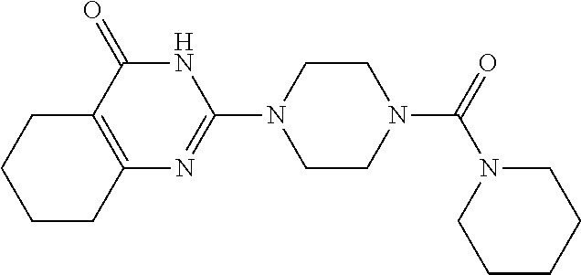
O=C(N1CCN(C2=NC3=C(C(=O)N2)CCCC3)CC1)N1CCCCC1
